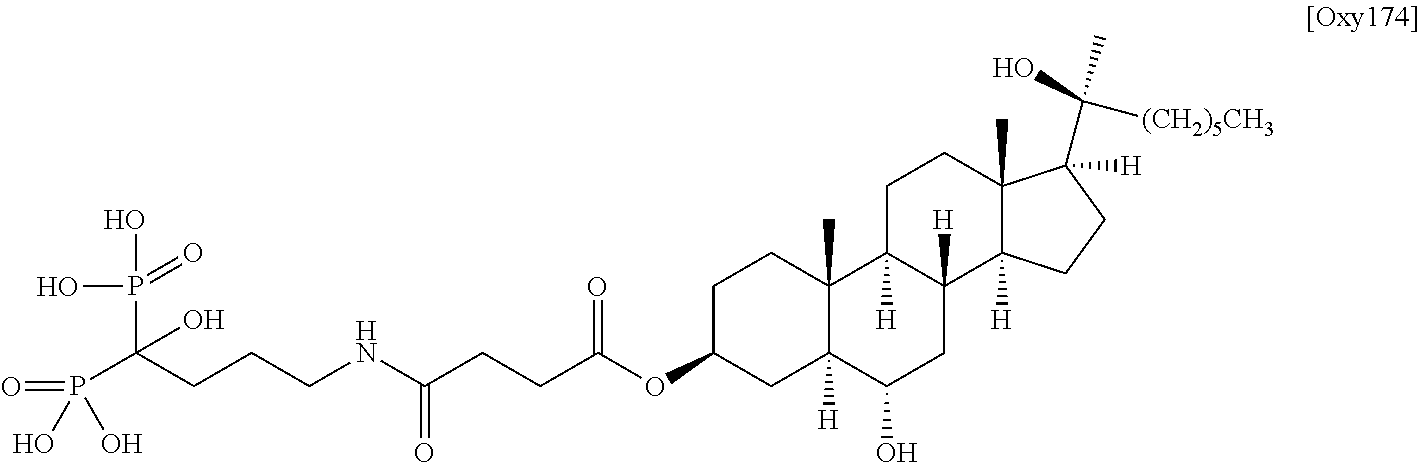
C(CCCNC(CCC(=O)OC1CCC2(C)C([H])(C1)C(O)CC1([H])C2([H])CCC2(C)C1([H])CCC2(C(O)(C)[(CH2)5CH3])[H])=O)(O)(P(=O)(O)O)P(=O)(O)O
